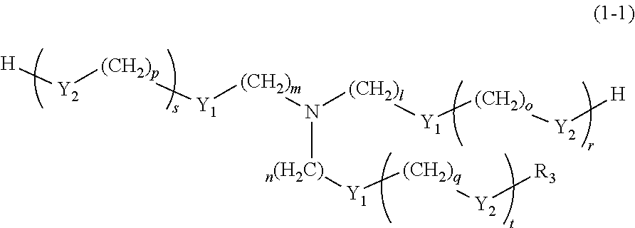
[H][Y2][(CH2)p][Y1][(CH2)m]N([(CH2)l][Y1][(CH2)o][Y2][H])[n(H2C)][Y1][(CH2)q][Y2][R3]
